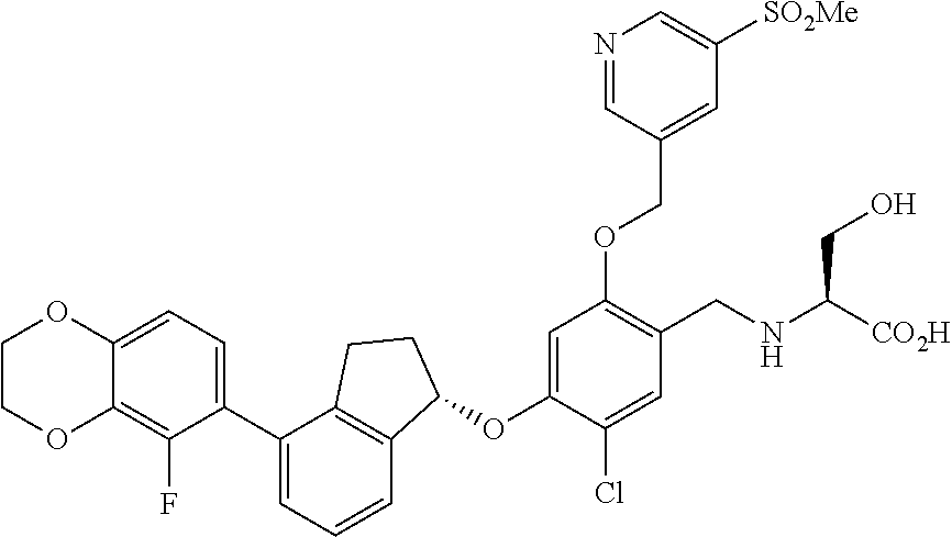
C1=C(OC2CCC3=C2C=CC=C3C2=CC=C3C(=C2F)OCCO3)C(Cl)=CC(CNC(CO)[CO2H])=C1OCC1=CC([SO2Me])=CN=C1
